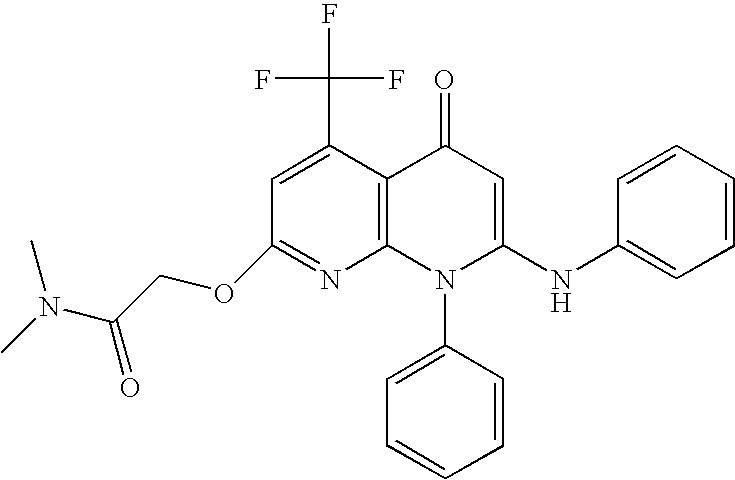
C1(OCC(N(C)C)=O)=NC2=C(C(C(F)(F)F)=C1)C(=O)C=C(NC1=CC=CC=C1)N2C1=CC=CC=C1
